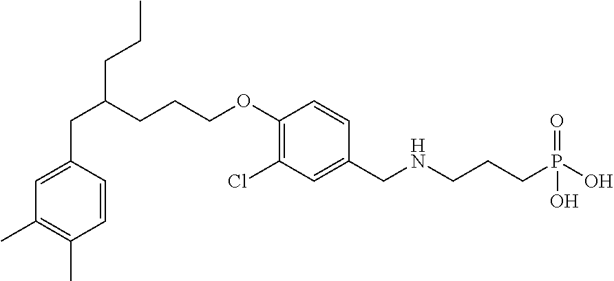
C1=CC(CC(CCC)CCCOC2=C(Cl)C=C(CNCCCP(O)(=O)O)C=C2)=CC(C)=C1C
